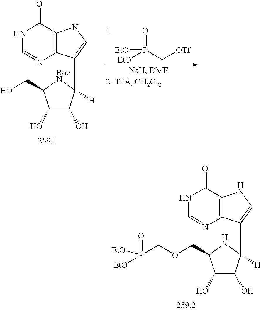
[EtO]P(C[OTf])(=O)[EtO].C1(O)C(O)C([H])(C2=CNC3=C2N=CNC3=O)[BocN]C1CO.C1(O)C(O)C([H])(C2=CNC3=C2N=CNC3=O)NC1COCP([EtO])(=O)[EtO]
